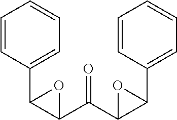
C1(C2=CC=CC=C2)C(C(C2C(C3=CC=CC=C3)O2)=O)O1
